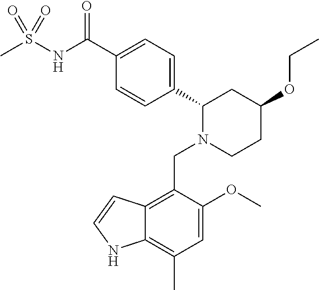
C1(C(NS(C)(=O)=O)=O)=CC=C(C2N(CC3=C4C(=C(C)C=C3OC)NC=C4)CCC(OCC)C2)C=C1
